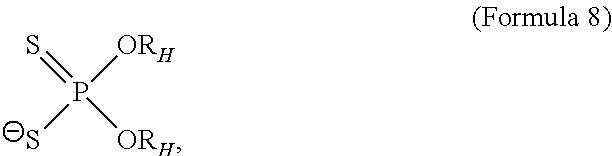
[S-]P([ORH])([ORH])=S
